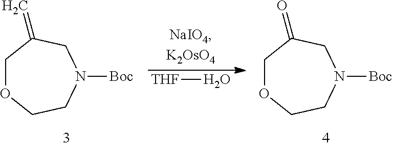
[THF]O.C1OCCN([Boc])CC1=C.C1OCCN([Boc])CC1=O
